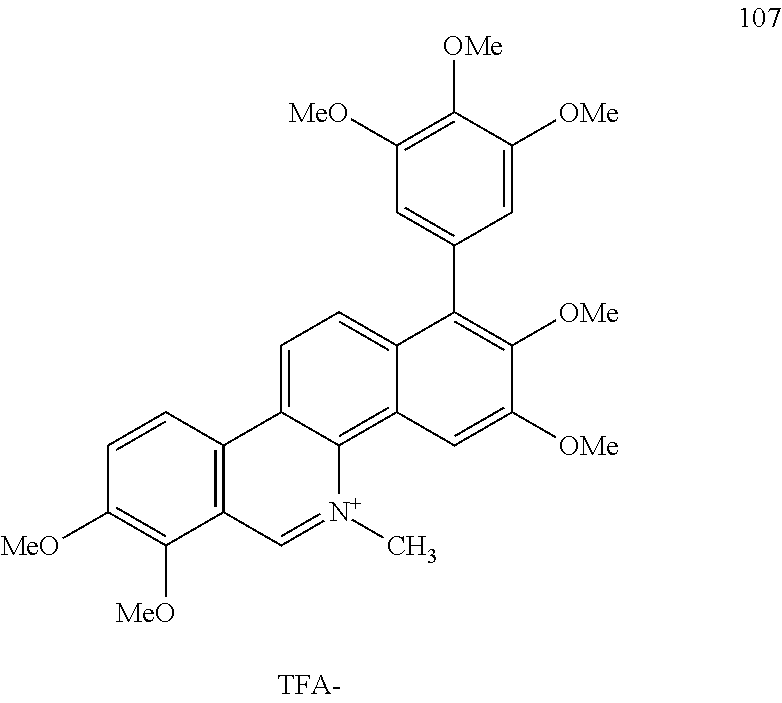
C1([MeO])=C([OMe])C([OMe])=CC(C2=C([OMe])C([OMe])=CC3=C4C(=CC=C23)C2=C(C=[N+]4C)C([MeO])=C([MeO])C=C2)=C1
